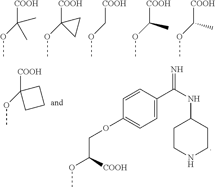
[COOH]C(OC)(C)C.[COOH]C1(OC)CC1.[COOH]COC.[COOH]C(OC)C.[COOH]C(OC)C.O(C1=CC=C(C(=N)NC2CCNCC2)C=C1)CC(OC)[COOH].[COOH]C1(OC)CCC1
